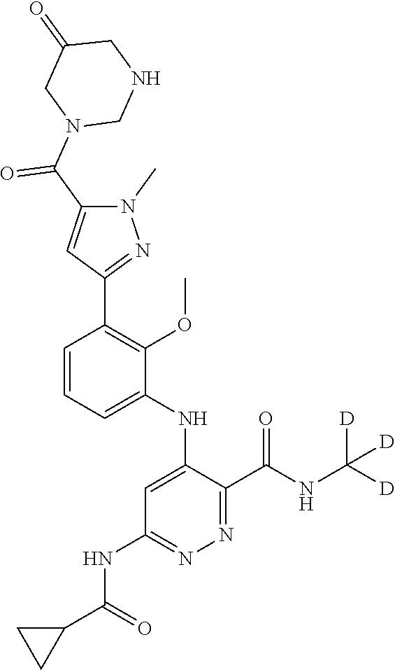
C1=C(NC2=CC(NC(C3CC3)=O)=NN=C2C(NC([D])([D])[D])=O)C(OC)=C(C2=NN(C)C(C(N3CNCC(=O)C3)=O)=C2)C=C1
